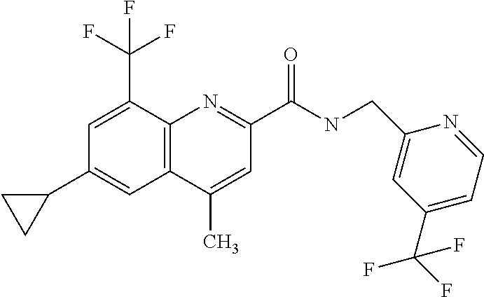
C1(C)=CC(C(NCC2=CC(C(F)(F)F)=CC=N2)=O)=NC2=C1C=C(C1CC1)C=C2C(F)(F)F
